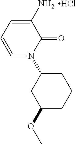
C1(N2C=CC=C(N)C2=O)CCCC(OC)C1.Cl
